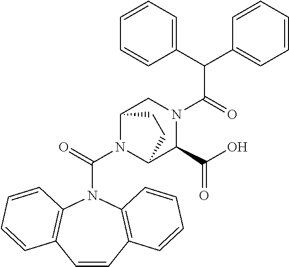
C(C(=O)N1CC2N(C(=O)N3C4=C(C=CC5=C3C=CC=C5)C=CC=C4)C(C1C(O)=O)CC2)(C1=CC=CC=C1)C1=CC=CC=C1
